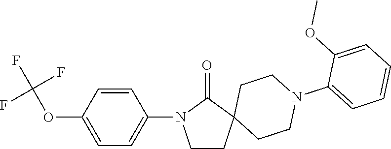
C1=CC(OC(F)(F)F)=CC=C1N1CCC2(C1=O)CCN(C1=CC=CC=C1OC)CC2
